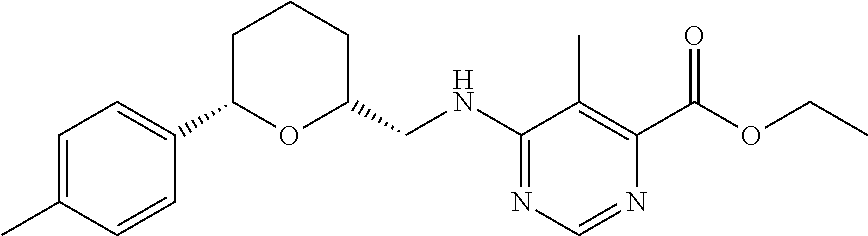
O(CC)C(C1=C(C)C(NCC2CCCC(C3=CC=C(C)C=C3)O2)=NC=N1)=O
